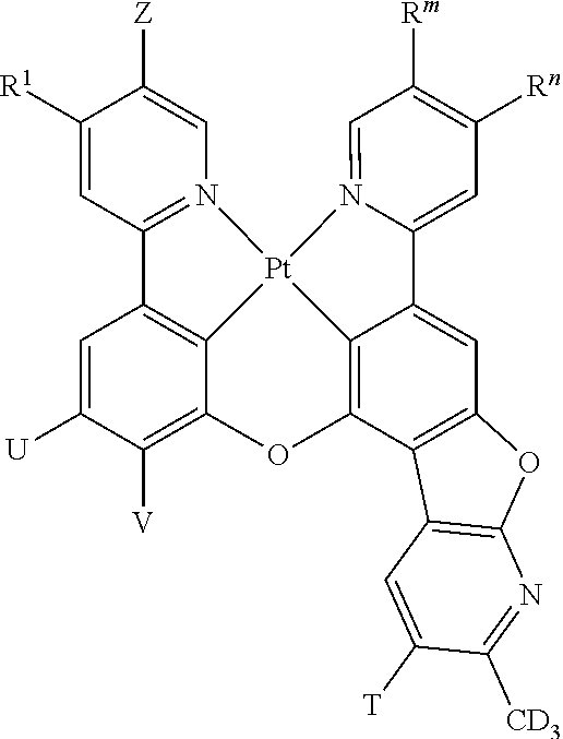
C1([R1])=CC2=N(C=C1[Z])[Pt]13C4=C2C=C([U])C([V])=C4OC2=C1C(=CC1=C2C2=C(O1)N=C([CD3])C([T])=C2)C1=CC([Rn])=C([Rm])C=N13
